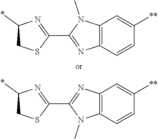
C1(C2=NC(*)CS2)=NC2=C(N1C)C=C([**])C=C2.C1(C2=NC(*)CS2)=NC2=C(N1C)C=CC([**])=C2
